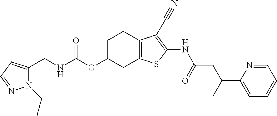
N(C(OC1CC2=C(CC1)C(C#N)=C(NC(CC(C1=CC=CC=N1)C)=O)S2)=O)CC1=CC=NN1CC
